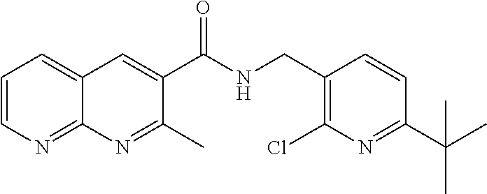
C1=CN=C2C(=C1)C=C(C(NCC1=C(Cl)N=C(C(C)(C)C)C=C1)=O)C(C)=N2
